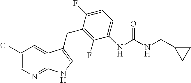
C1(Cl)=CN=C2C(=C1)C(CC1=C(F)C(NC(=O)NCC3CC3)=CC=C1F)=CN2
